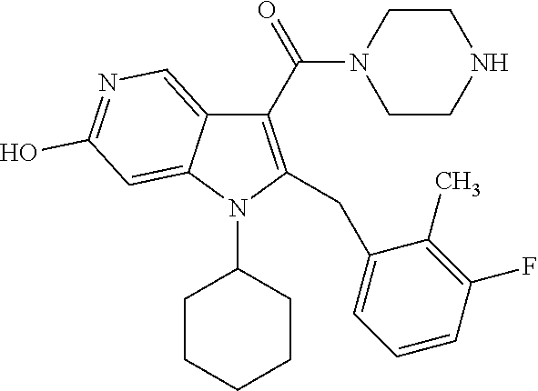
C1(C(=O)N2CCNCC2)=C(CC2=CC=CC(F)=C2C)N(C2CCCCC2)C2=CC(O)=NC=C12
